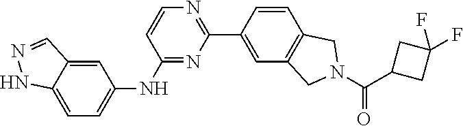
N1=C(NC2=CC=C3C(=C2)C=NN3)C=CN=C1C1=CC2=C(C=C1)CN(C(C1CC(F)(F)C1)=O)C2
